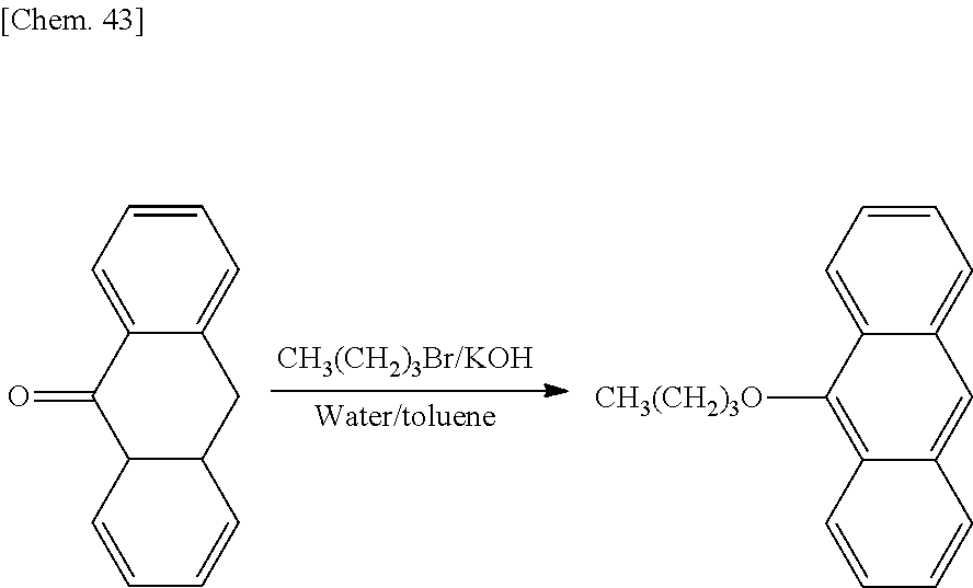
C12=CC=CC=C1CC1C(C2=O)C=CC=C1.C12=CC=CC=C1C=C1C(=C2[CH3(CH2)3O])C=CC=C1
